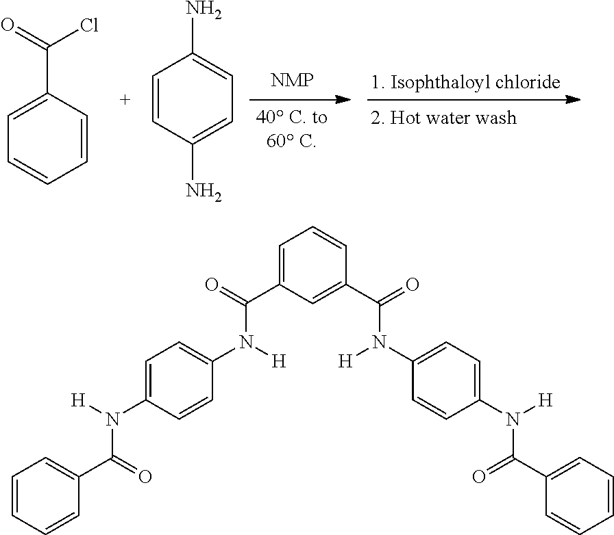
C1=CC(C(=O)Cl)=CC=C1.C1=CC(N)=CC=C1N.C1=CC=CC(C(=O)N([H])C2=CC=C(N([H])C(=O)C3=CC=CC(C(=O)N(C4=CC=C(N([H])C(C5=CC=CC=C5)=O)C=C4)[H])=C3)C=C2)=C1
